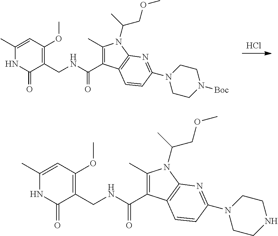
Cl.C1(CNC(C2=C(C)N(C(C)COC)C3=C2C=CC(N2CCN([Boc])CC2)=N3)=O)=C(OC)C=C(C)NC1=O.C1(CNC(C2=C(C)N(C(C)COC)C3=C2C=CC(N2CCNCC2)=N3)=O)=C(OC)C=C(C)NC1=O
